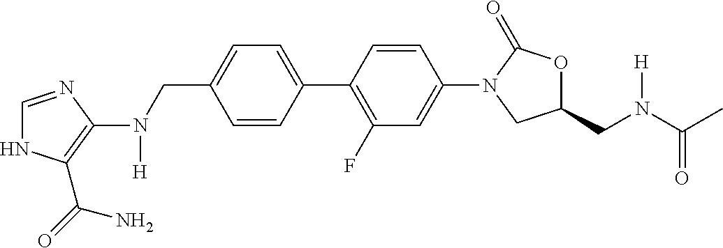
C1=CC(C2=C(F)C=C(N3CC(CN(C(C)=O)[H])OC3=O)C=C2)=CC=C1CN(C1=C(C(=O)N)NC=N1)[H]
